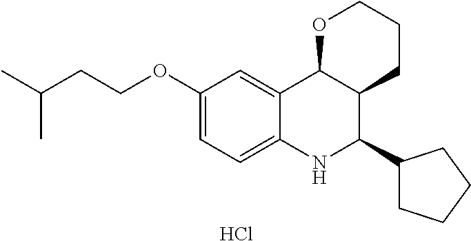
Cl.C12=CC(OCCC(C)C)=CC=C1NC(C1CCCC1)C1C2OCCC1
